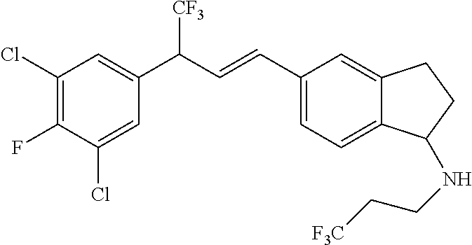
C1(Cl)=C(F)C(Cl)=CC(C(C=CC2=CC=C3C(=C2)CCC3NCC[F3C])[CF3])=C1
